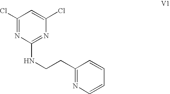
C1(Cl)=NC(NCCC2=NC=CC=C2)=NC(Cl)=C1
